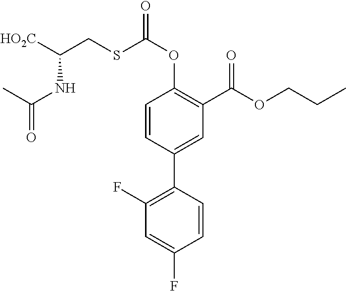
C1=CC(C2=C(F)C=C(F)C=C2)=CC(C(OCCC)=O)=C1OC(=O)SCC([HO2C])NC(=O)C
